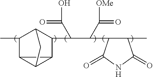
C1(C)C2C3C2C(C(C(=O)O)C(C(=O)[OMe])C2C(C)C(=O)NC2=O)C1C3
